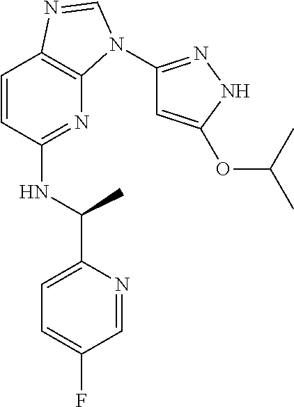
C1=CC(NC(C)C2=CC=C(F)C=N2)=NC2=C1N=CN2C1=NNC(OC(C)C)=C1
